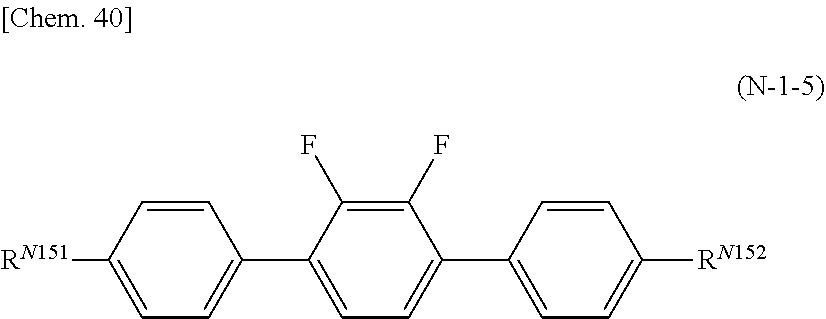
C1=CC(C2=CC=C(C3=CC=C([RN151])C=C3)C(F)=C2F)=CC=C1[RN152]
